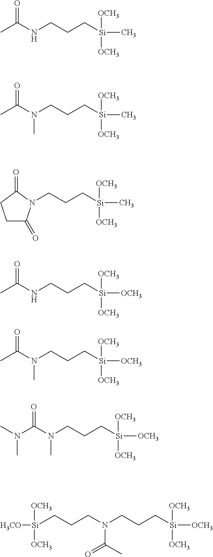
O=C(NCCC[Si]([OCH3])(C)[OCH3])C.O=C(N(CCC[Si]([OCH3])(C)[OCH3])C)C.C(CC[Si]([OCH3])(C)[OCH3])N1C(=O)CCC1=O.O=C(NCCC[Si]([OCH3])([OCH3])[OCH3])C.O=C(N(CCC[Si]([OCH3])([OCH3])[OCH3])C)C.O=C(N(CCC[Si]([OCH3])([OCH3])[OCH3])C)N(C)C.C(N(CCC[Si]([OCH3])([OCH3])[OCH3])C(C)=O)CC[Si]([H3CO])([OCH3])[OCH3]
